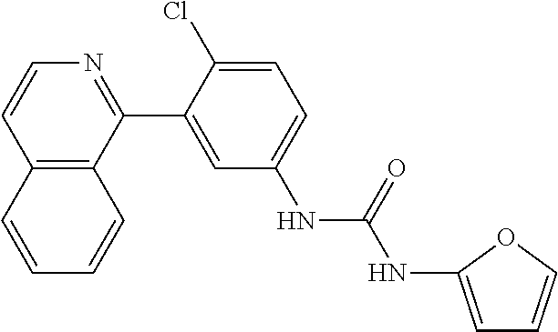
C12=C(C(C3=CC(NC(NC4=CC=CO4)=O)=CC=C3Cl)=NC=C1)C=CC=C2
